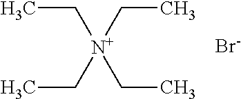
CC[N+](CC)(CC)CC.[Br-]
